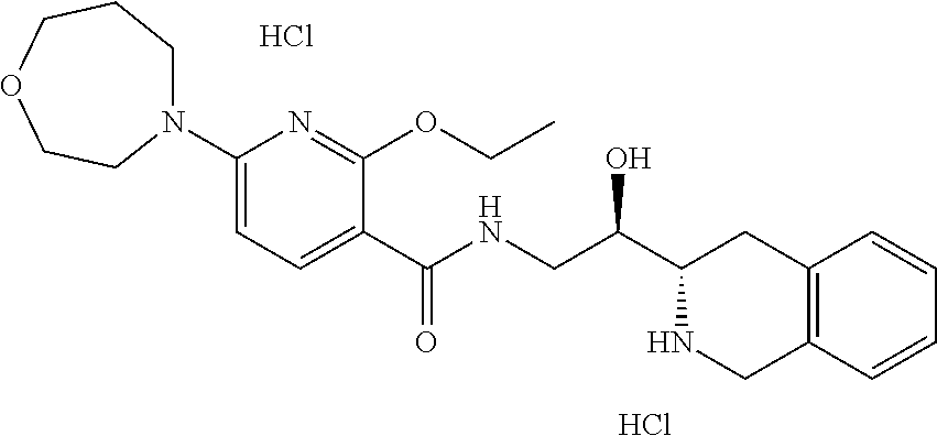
N1(C2=CC=C(C(NCC(C3CC4=C(C=CC=C4)CN3)O)=O)C(OCC)=N2)CCCOCC1.Cl.Cl
